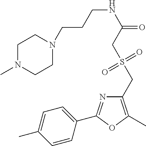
C1=C(C)C=CC(C2=NC(CS(CC(NCCCN3CCN(C)CC3)=O)(=O)=O)=C(C)O2)=C1
